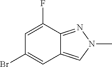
C1=C(F)C2=NN(C)C=C2C=C1Br
